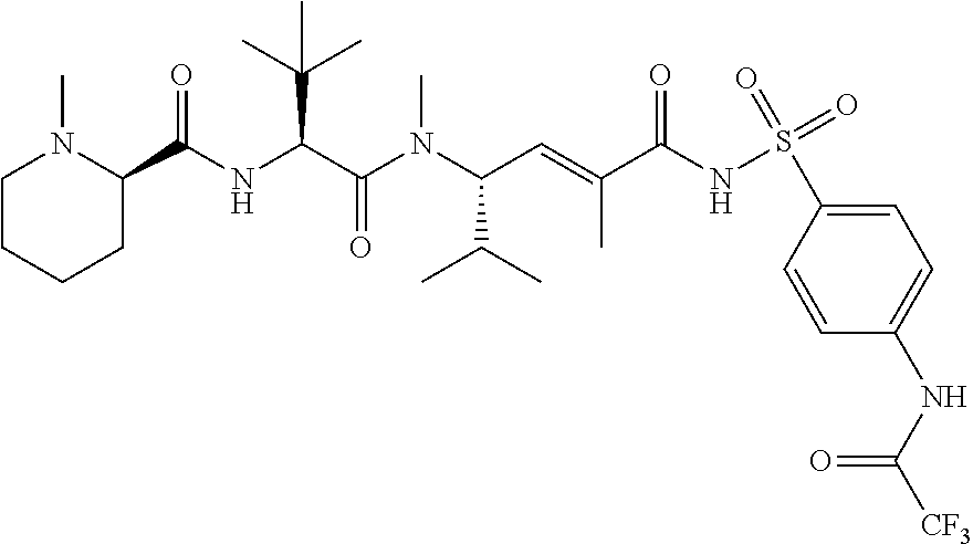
C1CCCC(C(NC(C(=O)N(C(C(C)C)C=C(C)C(NS(=O)(=O)C2=CC=C(NC([CF3])=O)C=C2)=O)C)C(C)(C)C)=O)N1C
